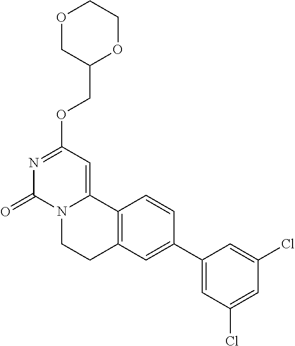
O1CC(COC2=NC(=O)N3C(=C2)C2=C(CC3)C=C(C3=CC(Cl)=CC(Cl)=C3)C=C2)OCC1
